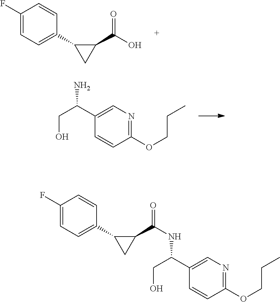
OCC(C1=CN=C(OCCC)C=C1)N.C1(F)=CC=C(C2CC2C(O)=O)C=C1.C1(F)=CC=C(C2CC2C(=O)NC(CO)C2=CN=C(OCCC)C=C2)C=C1
